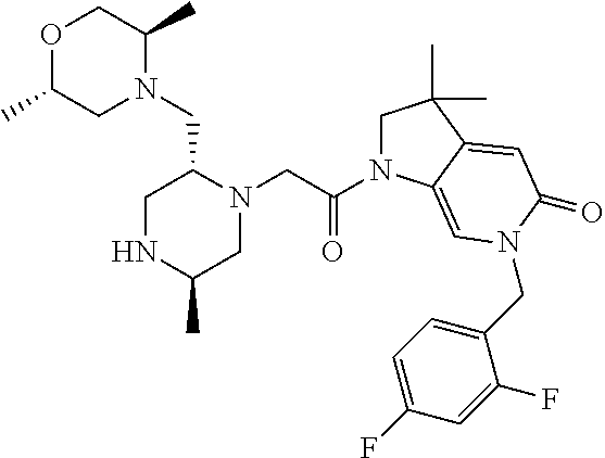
O1C(C)CN(CC2CNC(C)CN2CC(N2CC(C)(C)C3=CC(=O)N(CC4=CC=C(F)C=C4F)C=C23)=O)C(C)C1
